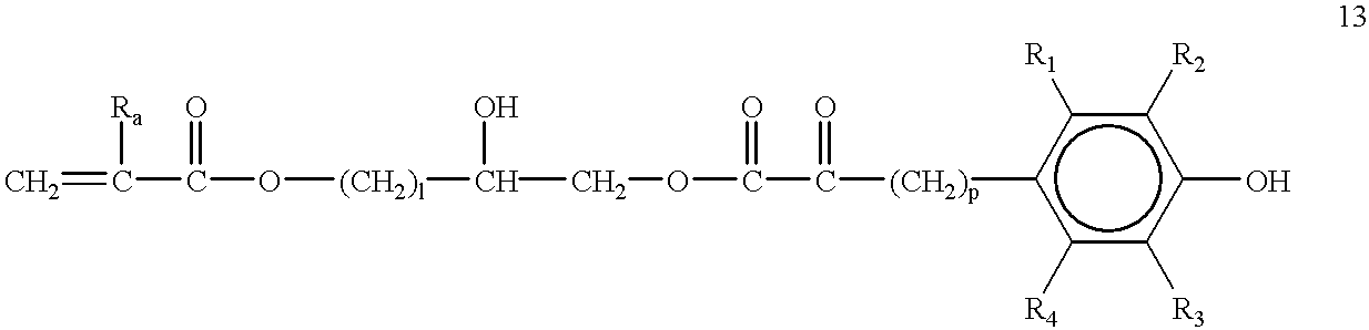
C=C([Ra])C(=O)O[(CH2)l]C(O)COC(=O)C([(CH2)p]c1c([R4])c([R3])c(O)c([R2])c1[R1])=O
